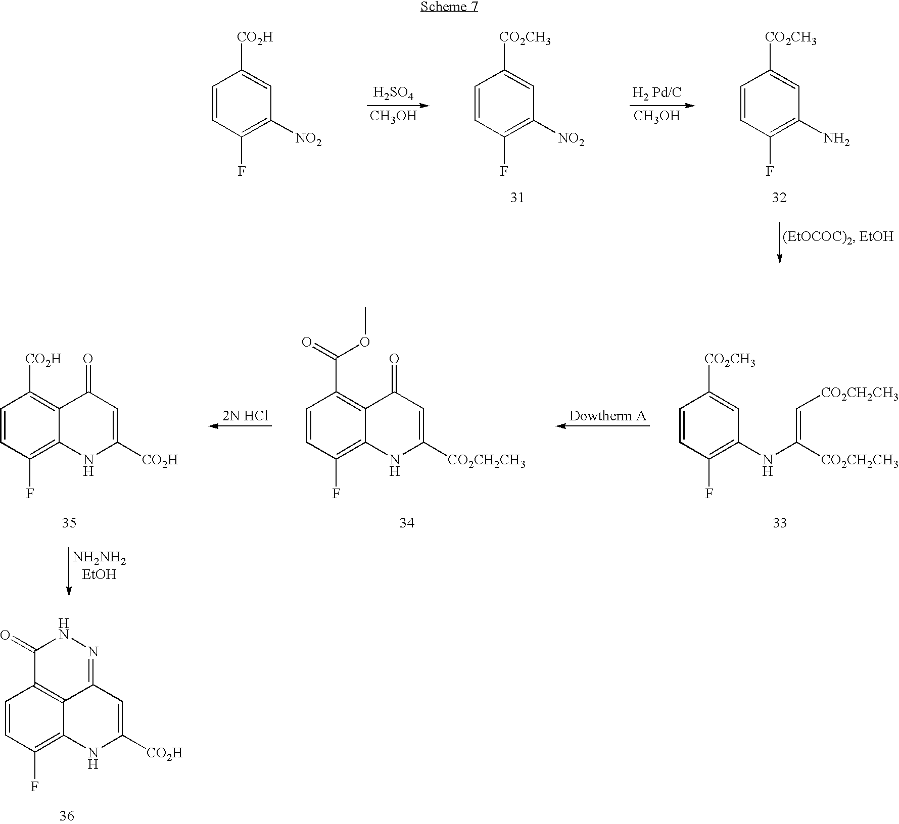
C1=CC(F)=C2C3=C1C(=O)NN=C3C=C([CO2H])N2.C1=CC(F)=C(N)C=C1[CO2CH3].[H2SO4].[CH3OH].C1=CC(F)=C([NO2])C=C1[CO2CH3].[CH3OH].C1=CC(F)=C([NO2])C=C1[CO2H].C1=CC(F)=C(NC(=C[CO2CH2CH3])[CO2CH2CH3])C=C1[CO2CH3].C1=CC(F)=C2C(=C1C(=O)OC)C(=O)C=C([CO2CH2CH3])N2.C1=CC(F)=C2C(=C1[CO2H])C(=O)C=C([CO2H])N2
